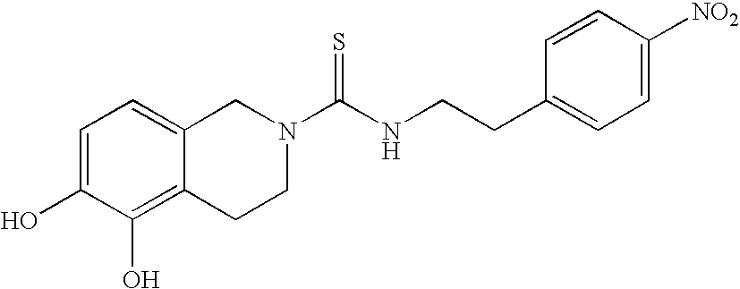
C1=C(O)C(O)=C2C(=C1)CN(C(NCCC1=CC=C([NO2])C=C1)=S)CC2
